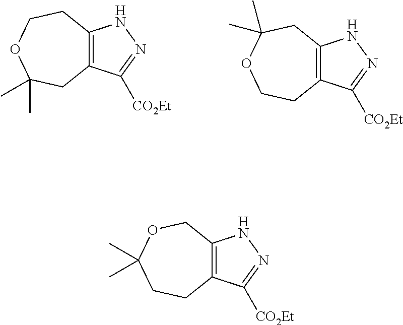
C12=C(C([CO2Et])=NN1)CC(C)(C)OCC2.C12=C(C([CO2Et])=NN1)CCOC(C)(C)C2.C12=C(C([CO2Et])=NN1)CCC(C)(C)OC2
